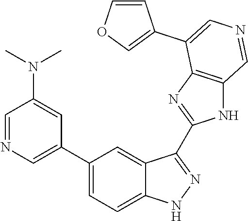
C1(C2=CN=CC(N(C)C)=C2)=CC=C2C(=C1)C(C1=NC3=C(N1)C=NC=C3C1=COC=C1)=NN2
